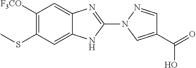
C1([F3CO])=C(SC)C=C2C(=C1)N=C(N1C=C(C(=O)O)C=N1)N2
